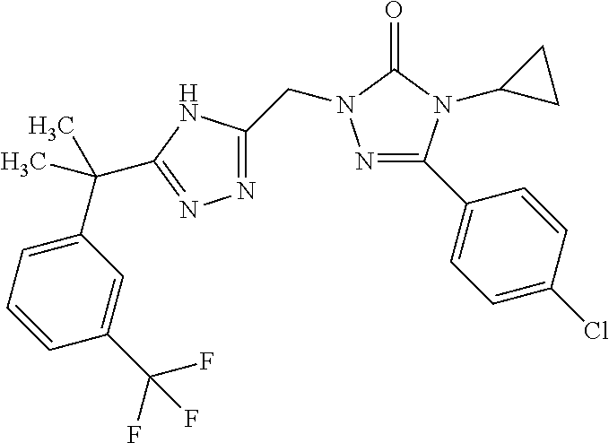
N1=C(C2=CC=C(Cl)C=C2)N(C2CC2)C(=O)N1CC1=NN=C(C(C2=CC=CC(C(F)(F)F)=C2)(C)C)N1
